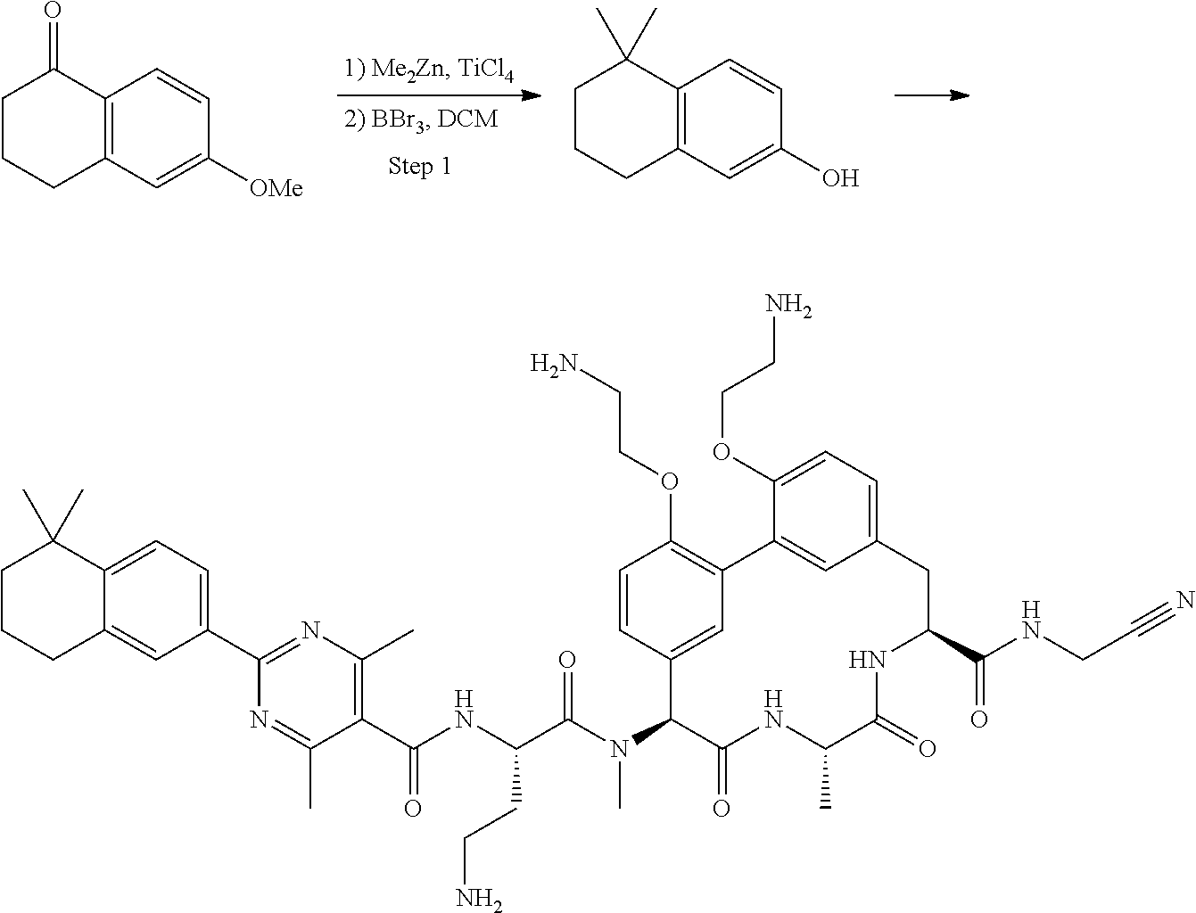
C1CCC2=C(C1=O)C=CC([OMe])=C2.C1CCC2=C(C1(C)C)C=CC(O)=C2.C1(C2=NC(C)=C(C(NC(C(N(C3C(=O)NC(C)C(=O)NC(C(NCC#N)=O)CC4=CC=C(OCCN)C(=C4)C4=C(OCCN)C=CC3=C4)C)=O)CCN)=O)C(C)=N2)=CC=C2C(=C1)CCCC2(C)C
